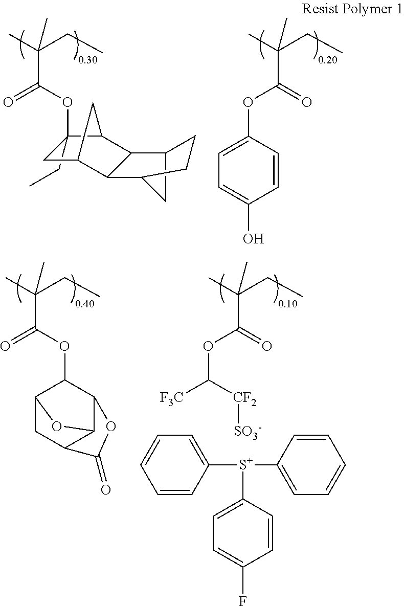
C1(CC)(OC(C(CC)(C)C)=O)CC2C3C(C1C2)C1CC3CC1.C(CC)(C)(C(=O)OC1=CC=C(O)C=C1)C.C1(OC(C(CC)(C)C)=O)C2CC3C(C1OC3=O)O2.C(CC)(C)(C(=O)OC([F3C])[CF2][SO3-])C.C1([S+](C2=CC=CC=C2)C2=CC=C(F)C=C2)=CC=CC=C1
